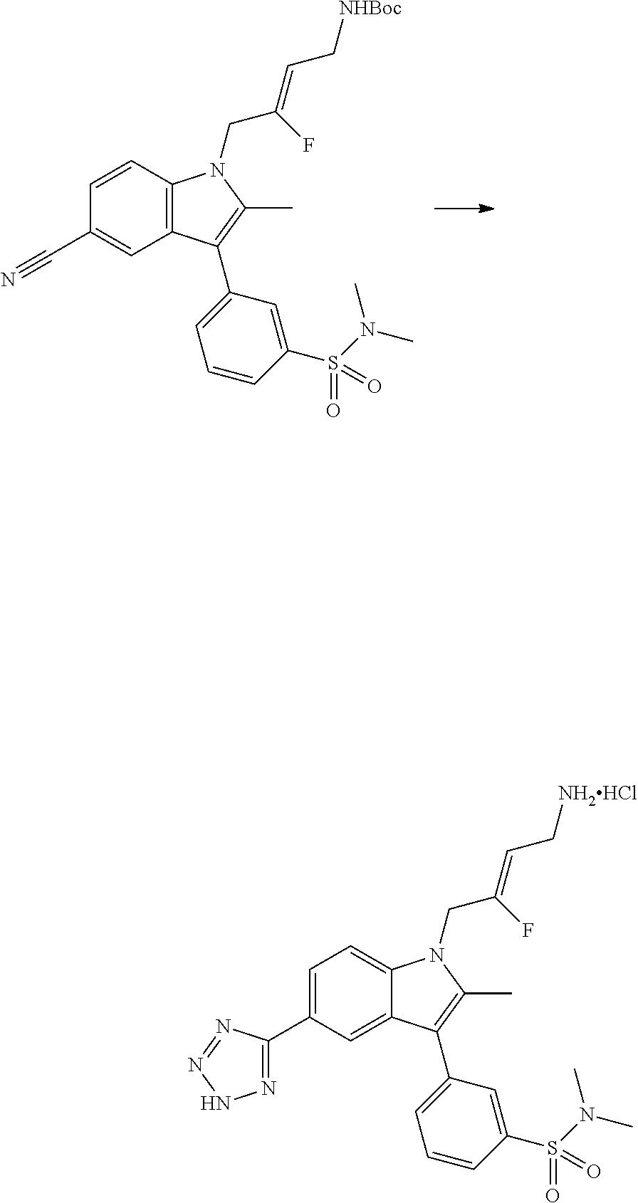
C(C1=CC2=C(C=C1)N(CC(=CC[NHBoc])F)C(C)=C2C1=CC=CC(S(N(C)C)(=O)=O)=C1)#N.C1(C2=CC=C3C(=C2)C(C2=CC=CC(S(N(C)C)(=O)=O)=C2)=C(C)N3CC(=CC[NH2HCl])F)=NNN=N1
